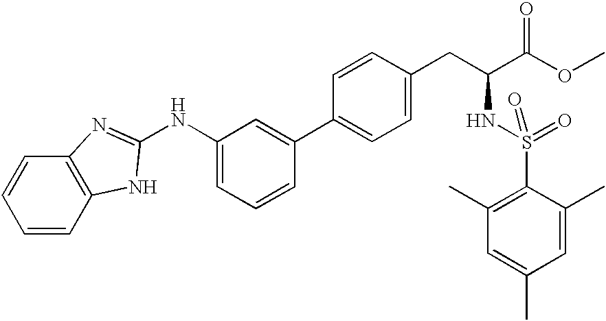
C1=CC=CC2=C1N=C(NC1=CC=CC(C3=CC=C(CC(C(OC)=O)NS(=O)(=O)C4=C(C)C=C(C)C=C4C)C=C3)=C1)N2
